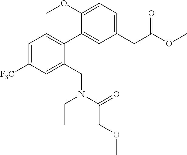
C1(CC(OC)=O)=CC=C(OC)C(C2=CC=C([F3C])C=C2CN(CC)C(=O)COC)=C1
